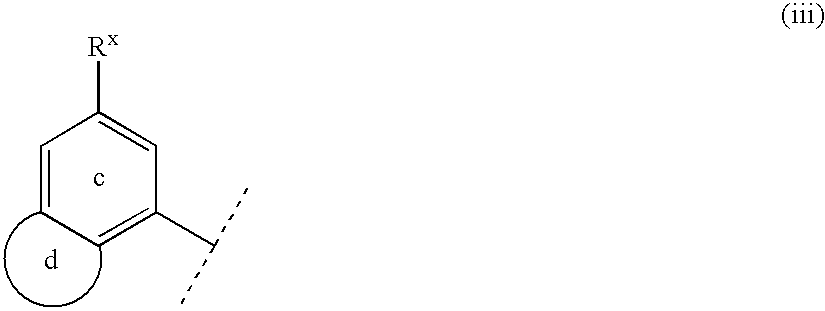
C1=C(C(C)C)C=C([Rx])C=C1
